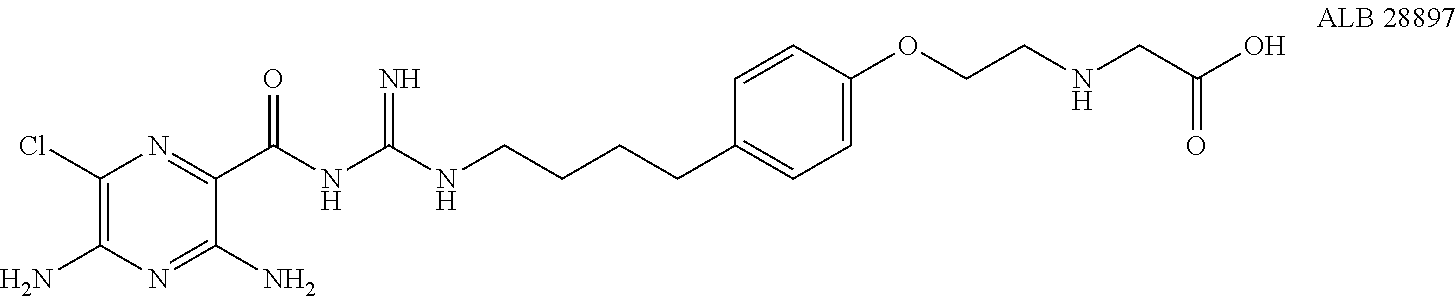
C1(N)=NC(N)=C(Cl)N=C1C(NC(NCCCCC1=CC=C(OCCNCC(O)=O)C=C1)=N)=O
